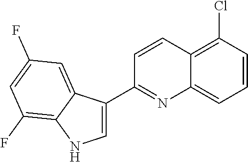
C1=CC(Cl)=C2C(=C1)N=C(C1=CNC3=C(F)C=C(F)C=C13)C=C2
